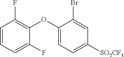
C1=CC=C(F)C(OC2=CC=C([SO2CF3])C=C2Br)=C1F
